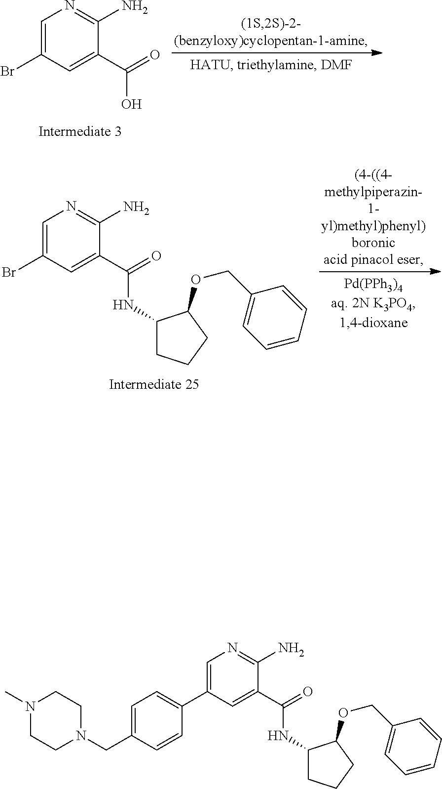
C1=C(Br)C=C(C(=O)O)C(N)=N1.BrC1=CN=C(N)C(C(=O)NC2CCCC2OCC2=CC=CC=C2)=C1.N1(C)CCN(CC2=CC=C(C3=CN=C(N)C(C(=O)NC4CCCC4OCC4=CC=CC=C4)=C3)C=C2)CC1
